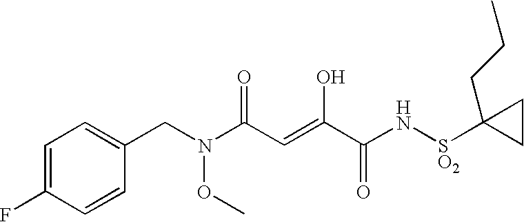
N(CC1=CC=C(F)C=C1)(OC)C(C=C(O)C(N[SO2]C1(CCC)CC1)=O)=O
